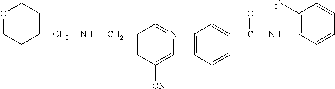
C1=C(CNCC2CCOCC2)C=NC(C2=CC=C(C(NC3=C(N)C=CC=C3)=O)C=C2)=C1[CN]
